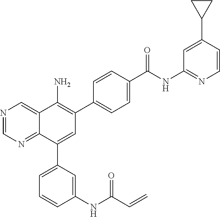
N1=CN=C2C(=C1)C(N)=C(C1=CC=C(C(NC3=NC=CC(C4CC4)=C3)=O)C=C1)C=C2C1=CC=CC(NC(C=C)=O)=C1
